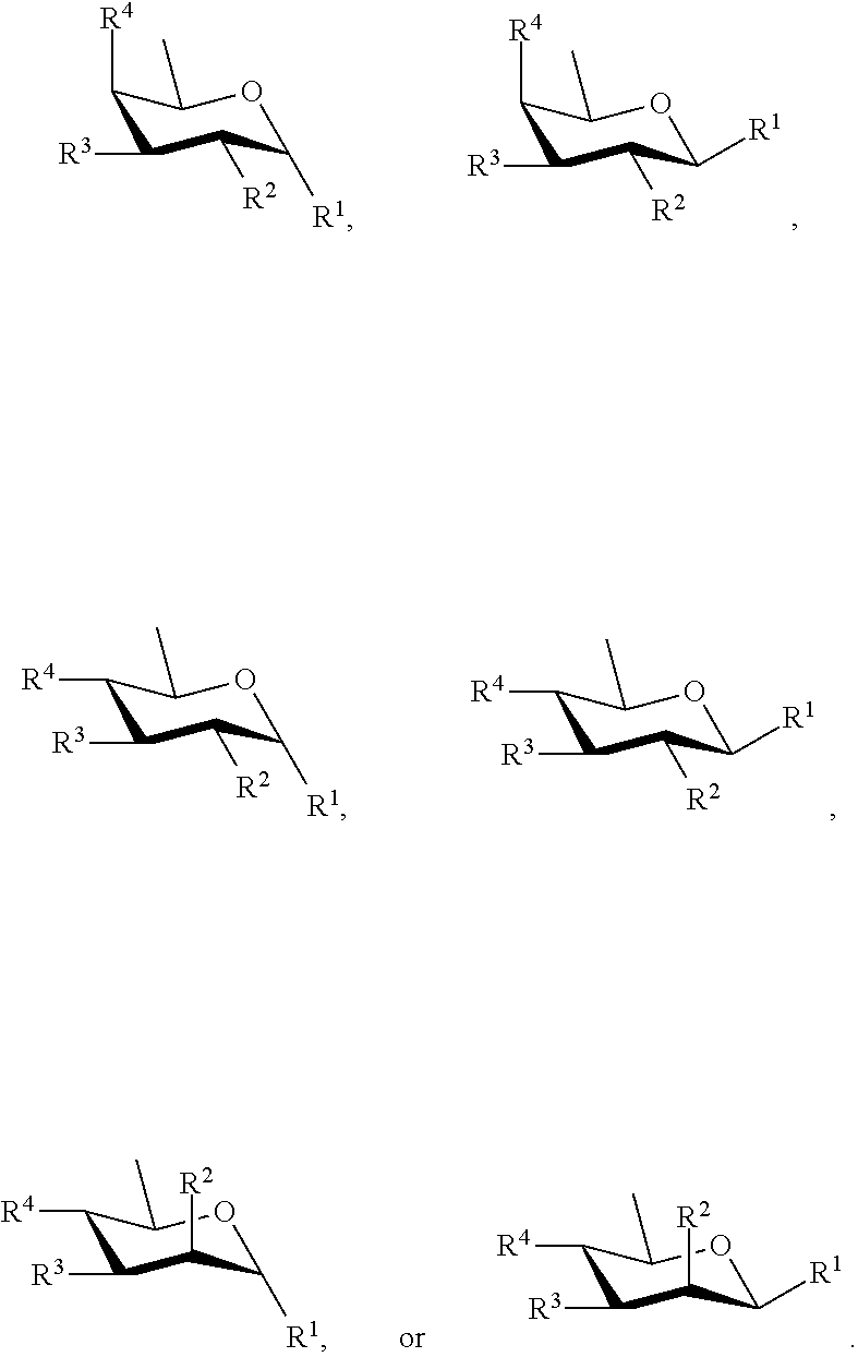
C1([R4])C([R3])C([R2])C([R1])OC1C.C1([R4])C([R3])C([R2])C([R1])OC1C.C1([R4])C([R3])C([R2])C([R1])OC1C.C1([R4])C([R3])C([R2])C([R1])OC1C.C1([R4])C([R3])C([R2])C([R1])OC1C.C1([R4])C([R3])C([R2])C([R1])OC1C
